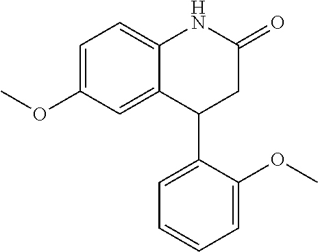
C1(OC)=CC=C2C(=C1)C(C1=CC=CC=C1OC)CC(=O)N2
